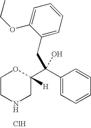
N1CC(C(C2=CC=CC=C2)(O)CC2=CC=CC=C2OCC)([H])OCC1.Cl
